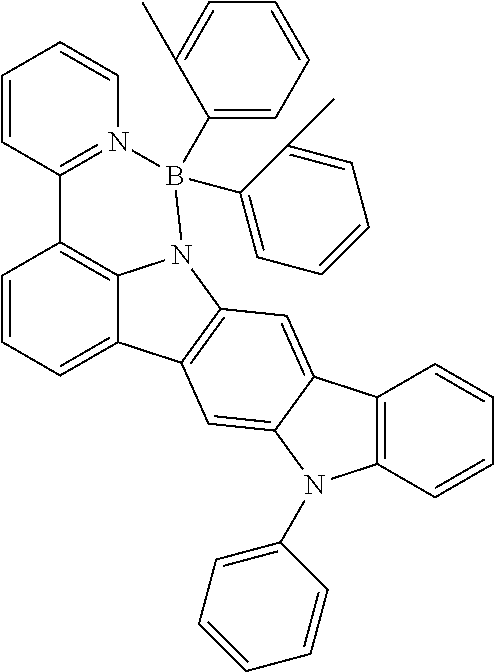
C1=CC=C2C3=C1C1=N(C=CC=C1)B(C1=CC=CC=C1C)(C1=CC=CC=C1C)N3C1=C2C=C2C(=C1)C1=C(N2C2=CC=CC=C2)C=CC=C1
